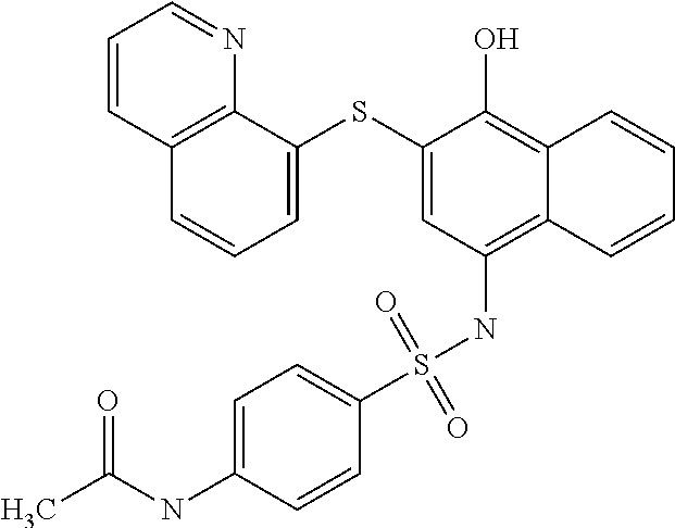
C12=C(NS(C3=CC=C(NC(C)=O)C=C3)(=O)=O)C=C(SC3=CC=CC4=C3N=CC=C4)C(O)=C1C=CC=C2
